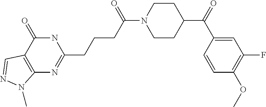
C1=C(C(=O)C2CCN(C(CCCC3=NC4=C(C(=O)N3)C=NN4C)=O)CC2)C=CC(OC)=C1F
